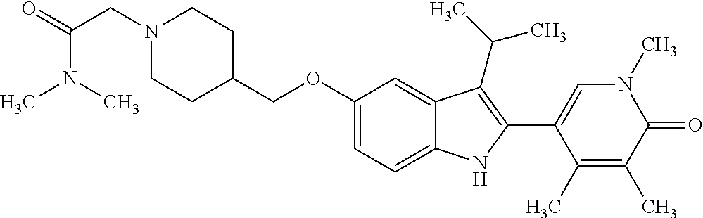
C(OC1=CC=C2C(=C1)C(C(C)C)=C(C1=CN(C)C(=O)C(C)=C1C)N2)C1CCN(CC(=O)N(C)C)CC1
